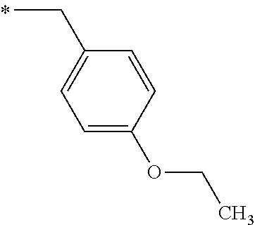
C(C)C1=CC=C(OCC)C=C1
